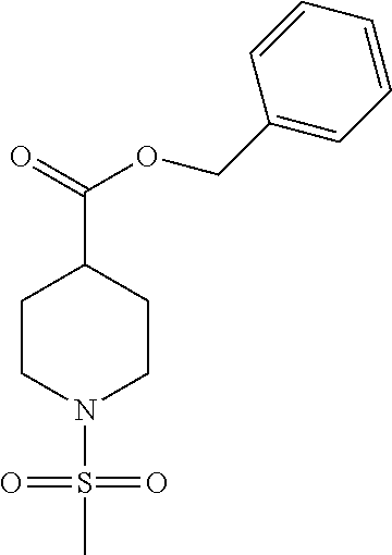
C1CN(S(=O)(=O)C)CCC1C(=O)OCC1=CC=CC=C1
